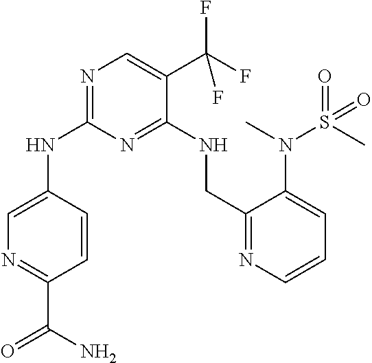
C1=CC(NC2=NC=C(C(F)(F)F)C(NCC3=NC=CC=C3N(S(C)(=O)=O)C)=N2)=CN=C1C(=O)N
